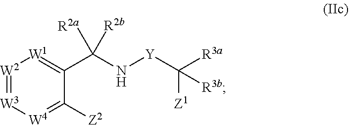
[W3]1=[W2][W1]=C(C(N[Y]C([R3a])([Z1])[R3b])([R2a])[R2b])C([Z2])=[W4]1
